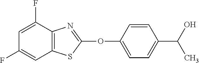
C1(OC2=NC3=C(S2)C=C(F)C=C3F)=CC=C(C(O)C)C=C1
